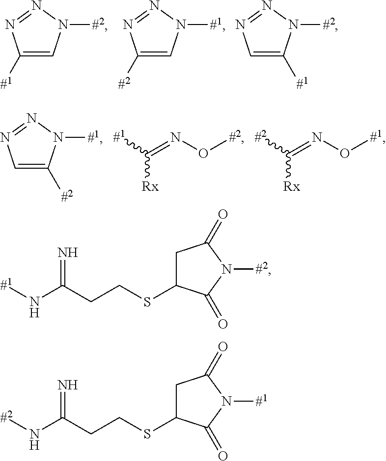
C1([#1])=CN([#2])N=N1.C1([#2])=CN([#1])N=N1.C1=C([#1])N([#2])N=N1.C1=C([#2])N([#1])N=N1.C([Rx])([#1])=NO[#2].C([Rx])([#2])=NO[#1].C1C(SCCC(N[#1])=N)C(=O)N([#2])C1=O.C1C(SCCC(N[#2])=N)C(=O)N([#1])C1=O
